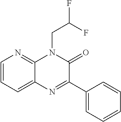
C12=CC=CN=C1N(CC(F)F)C(=O)C(C1=CC=CC=C1)=N2
